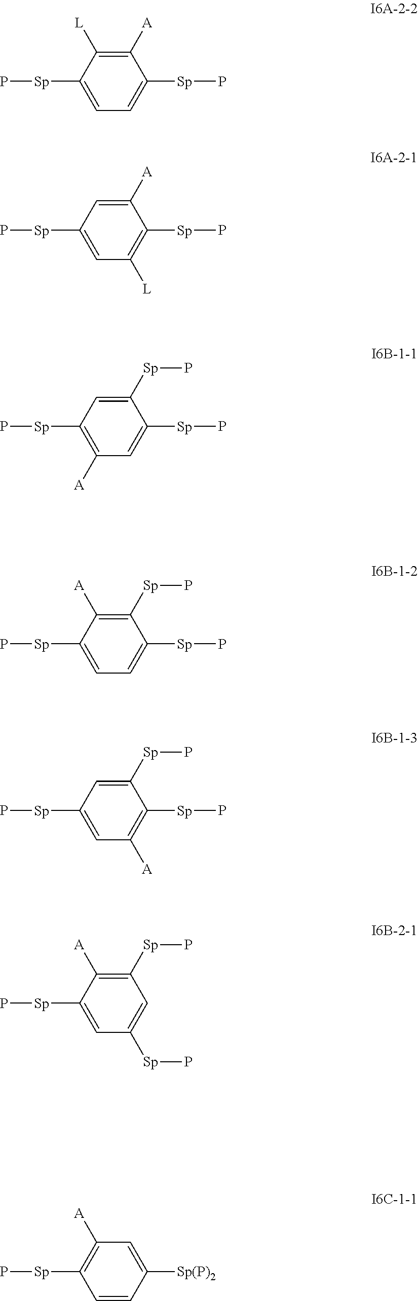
C1([Sp(P)2])=CC([A])=C([Sp]P)C=C1.C1([Sp]P)=CC=C([Sp]P)C([L])=C1[A].C1([Sp]P)=C([L])C=C([Sp]P)C=C1[A].C1([Sp]P)=CC([A])=C([Sp]P)C=C1[Sp]P.C1([Sp]P)=CC=C([Sp]P)C([A])=C1[Sp]P.C1([Sp]P)=C([A])C=C([Sp]P)C=C1[Sp]P.C1=C([Sp]P)C=C([Sp]P)C([A])=C1[Sp]P
